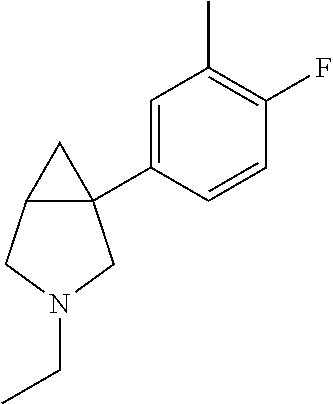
C12CN(CC)CC1(C1=CC(C)=C(F)C=C1)C2
